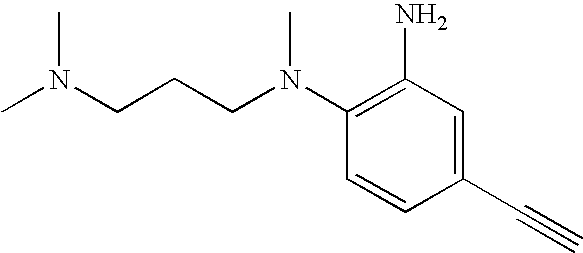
C1(N(C)CCCN(C)C)=C(N)C=C(C#C)C=C1
